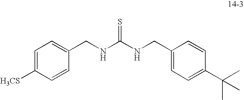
C1=C([H3CS])C=CC(CNC(NCC2=CC=C(C(C)(C)C)C=C2)=S)=C1
